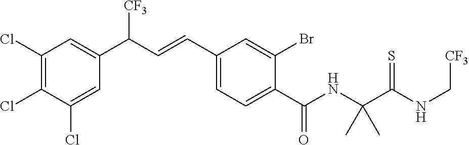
C1(Cl)=C(Cl)C(Cl)=CC(C(C=CC2=CC=C(C(NC(C(NC[CF3])=S)(C)C)=O)C(Br)=C2)[CF3])=C1
